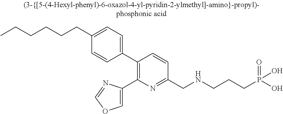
C(CCCC1=CC=C(C2=C(C3=COC=N3)N=C(CNCCCP(O)(O)=O)C=C2)C=C1)CC
